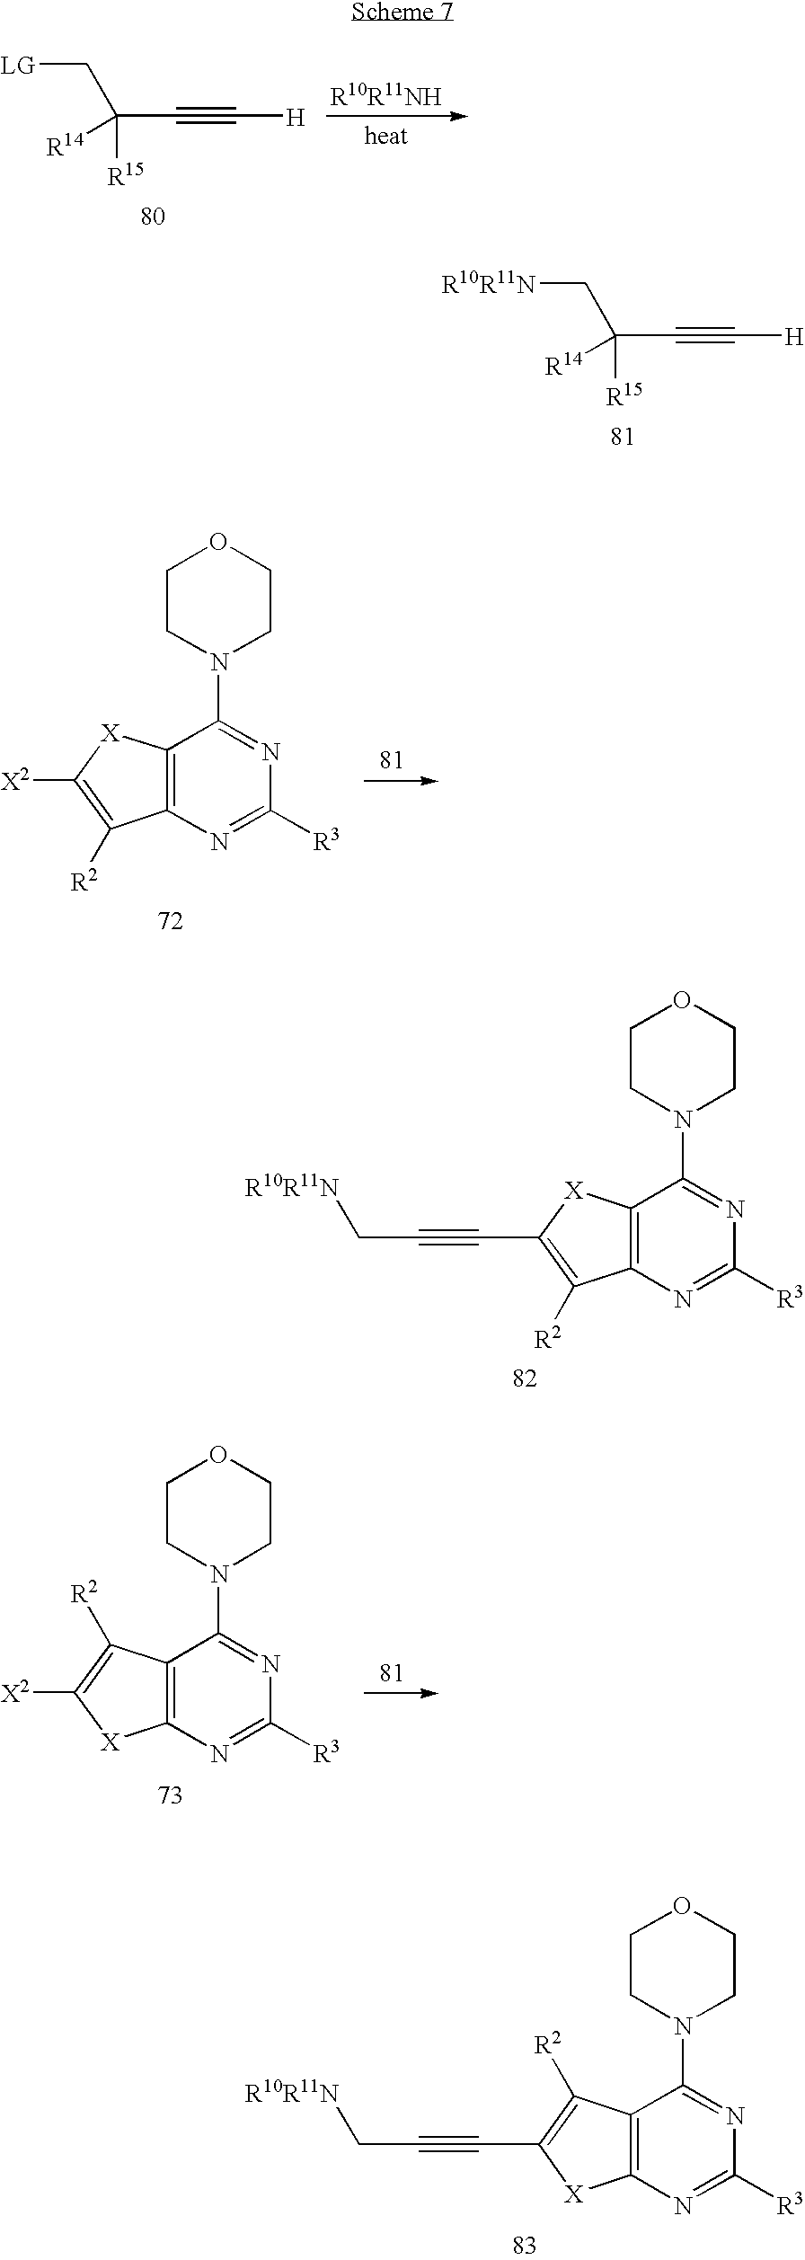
C12=C([X]C(C#CC[R10R11N])=C1[R2])C(N1CCOCC1)=NC([R3])=N2.C12=C(C([R2])=C(C#CC[R10R11N])[X]1)C(N1CCOCC1)=NC([R3])=N2.C12=C([X]C([X2])=C1[R2])C(N1CCOCC1)=NC([R3])=N2.C12=C(C([R2])=C([X2])[X]1)C(N1CCOCC1)=NC([R3])=N2.[H]C#CC(C[R10R11N])([R15])[R14].[H]C#CC(C[LG])([R15])[R14]
